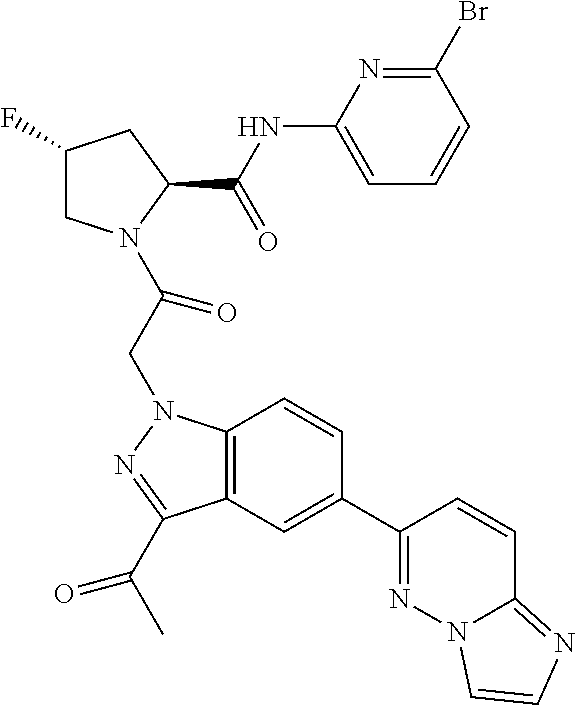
C1(F)CN(C(CN2C3=C(C(C(C)=O)=N2)C=C(C2=NN4C(=NC=C4)C=C2)C=C3)=O)C(C(NC2=CC=CC(Br)=N2)=O)C1
